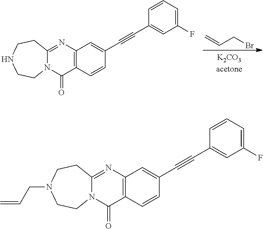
C12=C(C=CC(C#CC3=CC(F)=CC=C3)=C1)C(=O)N1C(=N2)CCNCC1.BrCC=C.C12=C(C=CC(C#CC3=CC(F)=CC=C3)=C1)C(=O)N1C(=N2)CCN(CC=C)CC1
